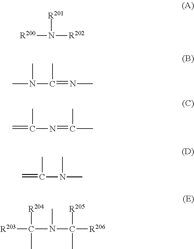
[R200]N([R201])[R202].CN(C)C(C)=NC.C=C(C)N=C(C)C.C=C(C)N(C)C.[R203]C([R204])(N(C([R205])(C)[R206])C)C
